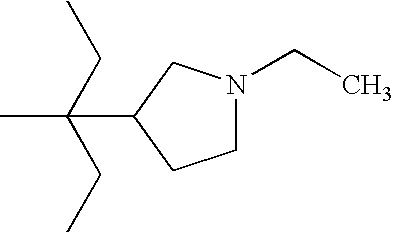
C(C1CCN(CC)C1)(C)(CC)CC
